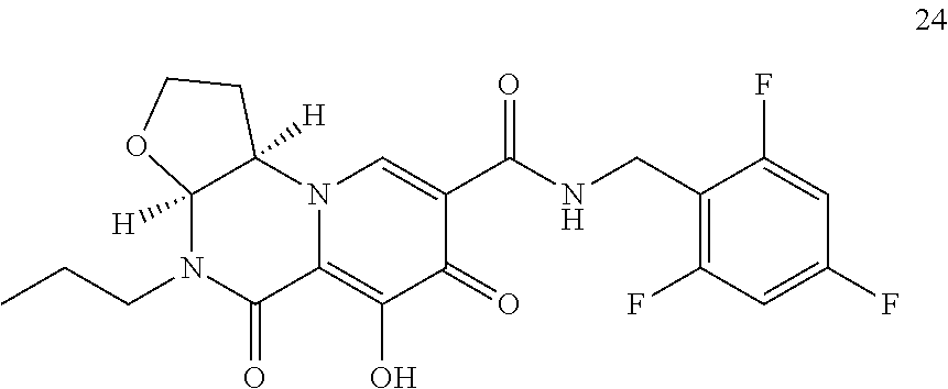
C1(F)=CC(F)=CC(F)=C1CNC(C1=CN2C(=C(O)C1=O)C(=O)N(CCC)C1([H])C2([H])CCO1)=O
